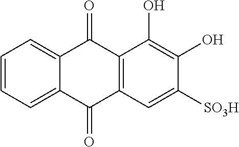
C12=C(C(=O)C3=CC=CC=C3C1=O)C(O)=C(O)C([SO3H])=C2
